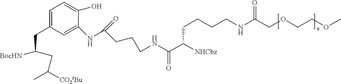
C1=C(CC([BocHN])CC([CO2tBu])C)C=C(NC(=O)CCCNC(C([NHCbz])CCCCNC(COCCOC)=O)=O)C(O)=C1
